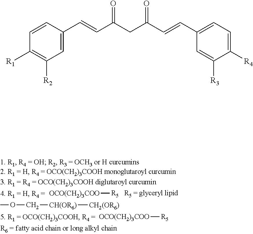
COC[CH(OR6)][CH2(OR6)].[OCO(CH2)3COO][R5].[OCO(CH2)3COO][R5].C1=CC(C=CC(CC(C=CC2=CC=C([R4])C([R3])=C2)=O)=O)=CC([R2])=C1[R1]
